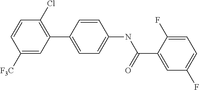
C1([F3C])=CC(C2=CC=C(NC(C3=CC(F)=CC=C3F)=O)C=C2)=C(Cl)C=C1
